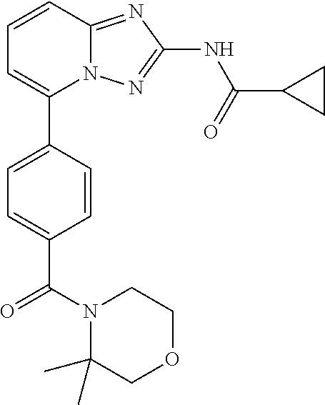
C1=CC2=NC(NC(=O)C3CC3)=NN2C(C2=CC=C(C(N3C(C)(C)COCC3)=O)C=C2)=C1
